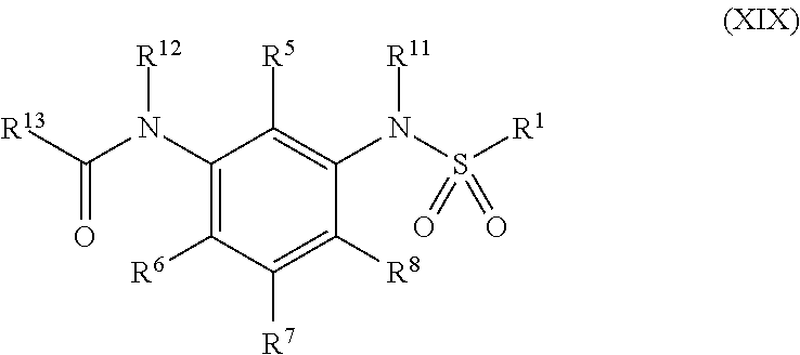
C1(N(C([R13])=O)[R12])=C([R6])C([R7])=C([R8])C(N(S([R1])(=O)=O)[R11])=C1[R5]
